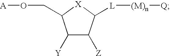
C1([Y])C([Z])C([L][(M)n][Q])[X]C1CO[A]
